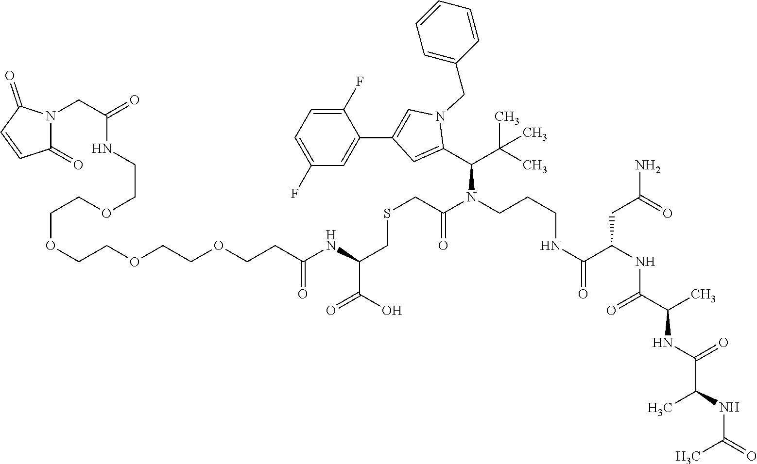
N1(CC(NCCOCCOCCOCCOCCC(NC(CSCC(=O)N(CCCNC(C(CC(N)=O)NC(C(C)NC(C(C)NC(=O)C)=O)=O)=O)C(C2=CC(C3=CC(F)=CC=C3F)=CN2CC2=CC=CC=C2)C(C)(C)C)C(O)=O)=O)=O)C(=O)C=CC1=O
